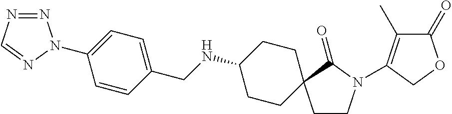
C1=C(N2N=NC=N2)C=CC(CNC2CCC3(CC2)CCN(C2=C(C)C(=O)OC2)C3=O)=C1
